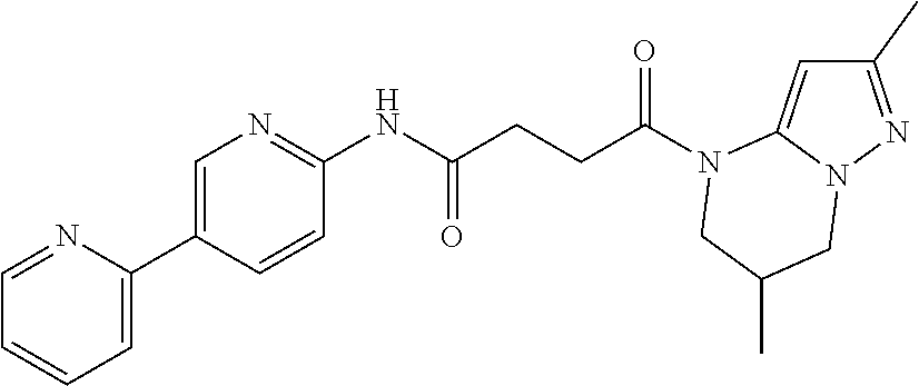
C1(C)=NN2C(=C1)N(C(CCC(NC1=NC=C(C3=CC=CC=N3)C=C1)=O)=O)CC(C)C2
